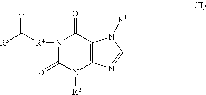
[R4](N1C(=O)N([R2])C2=C(C1=O)N([R1])C=N2)C([R3])=O
